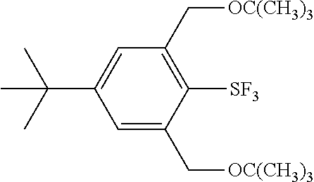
C1=C(C(C)(C)C)C=C(C[OC(CH3)3])C([SF3])=C1C[OC(CH3)3]
